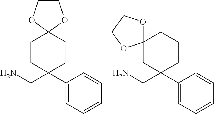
C1COC2(O1)CCC(C1=CC=CC=C1)(CN)CC2.C1C2(CC(C3=CC=CC=C3)(CN)CC1)OCCO2
